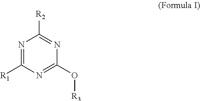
N1=C([R1])N=C(O[R3])N=C1[R2]
